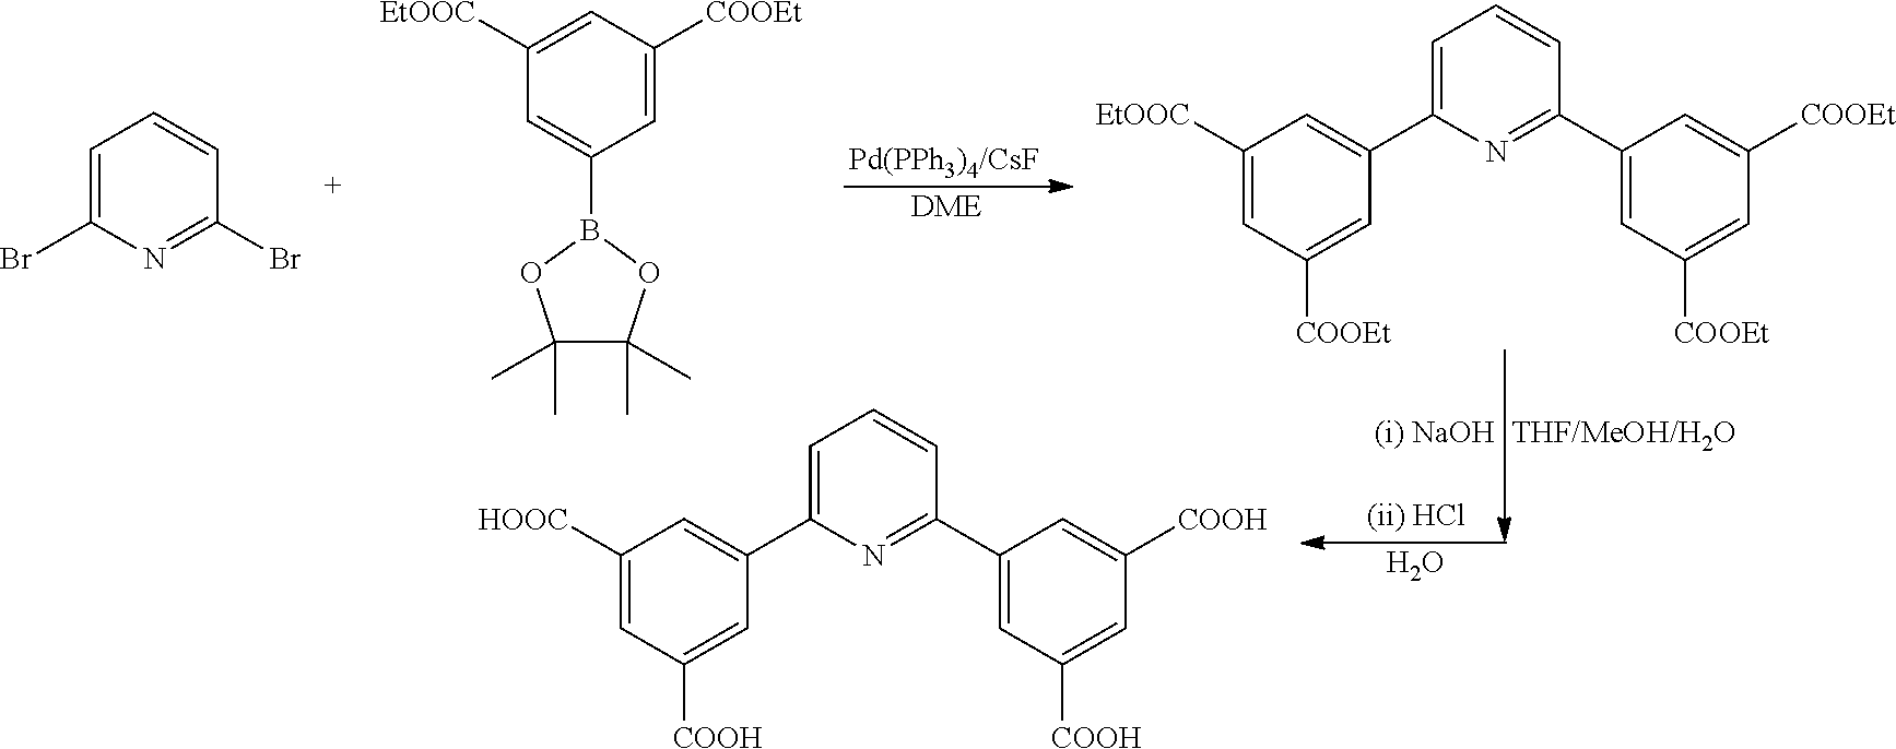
C1=C(Br)N=C(Br)C=C1.C1=C([COOEt])C=C([EtOOC])C=C1B1OC(C)(C)C(C)(C)O1.[DME].O.C1=C(C2=CC([HOOC])=CC([COOH])=C2)N=C(C2=CC([COOH])=CC([COOH])=C2)C=C1.C1=C(C2=CC([EtOOC])=CC([COOEt])=C2)N=C(C2=CC([COOEt])=CC([COOEt])=C2)C=C1
